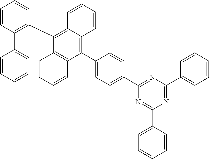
C1(C2=CC=C(C3=NC(C4=CC=CC=C4)=NC(C4=CC=CC=C4)=N3)C=C2)=C2C(=C(C3=C(C4=CC=CC=C4)C=CC=C3)C3=C1C=CC=C3)C=CC=C2
